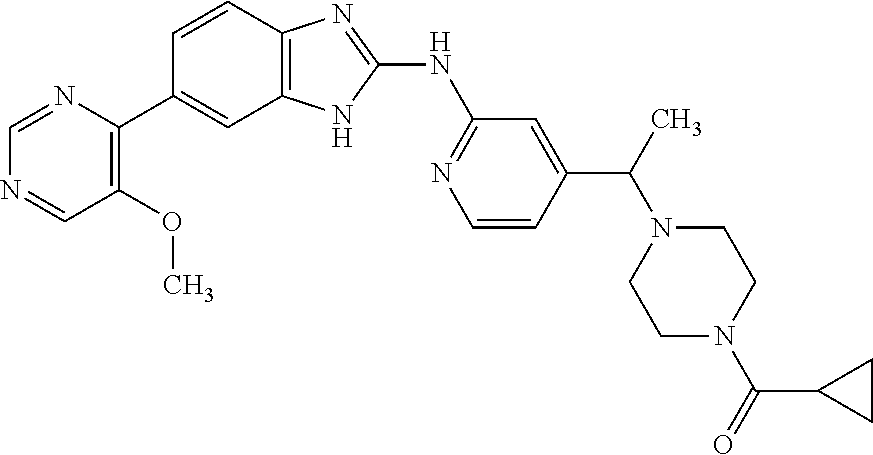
C1=NC(C2=CC3=C(C=C2)N=C(NC2=NC=CC(C(C)N4CCN(C(=O)C5CC5)CC4)=C2)N3)=C(OC)C=N1
